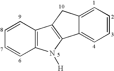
C1=CC=C2C(=C1)C1=C(C2)C2=C(N1[H])C=CC=C2
